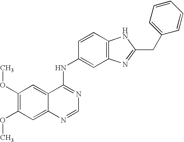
C1(OC)=C(OC)C=C2C(=C1)C(NC1=CC3=C(C=C1)NC(CC1=CC=CC=C1)=N3)=NC=N2
